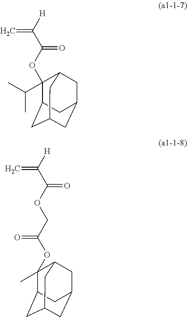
C=C([H])C(OC1(C(C)C)C2CC3CC(C2)CC1C3)=O.C=C([H])C(OCC(OC1(C)C2CC3CC(C2)CC1C3)=O)=O
